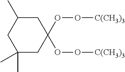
C1(C)(C)CC(OO[C(CH3)3])(OO[C(CH3)3])CC(C)C1
